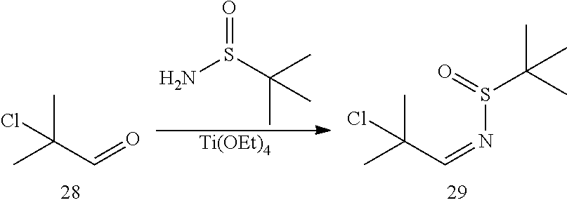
CC(C=O)(C)Cl.NS(C(C)(C)C)=O.[Ti(OEt)4].CC(C=NS(C(C)(C)C)=O)(C)Cl
